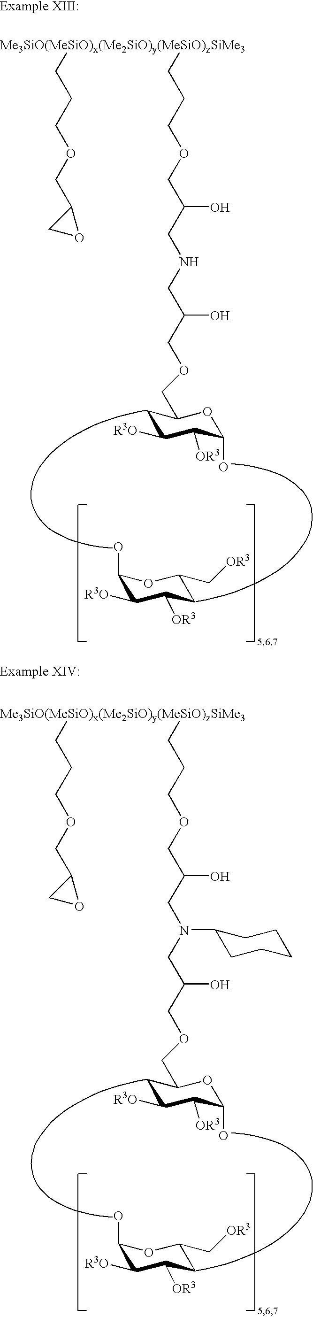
C1(O)C([R3O])C([OR3])CC(C[OR3])O1.C1C([R3O])C([OR3])C(O)OC1COCC(CNCC(O)COCCC[Me3SiO(MeSiO)x(Me2SiO)y(MeSiO)zSiMe3]CCCOCC1CO1)O.C1(O)C([R3O])C([OR3])CC(C[OR3])O1.C1C([R3O])C([OR3])C(O)OC1COCC(CN(CC(O)COCCC[Me3SiO(MeSiO)x(Me2SiO)y(MeSiO)zSiMe3]CCCOCC1CO1)C1CCCCC1)O
